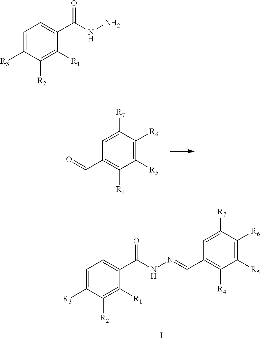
C1=C([R3])C([R2])=C([R1])C(C(=O)NN)=C1.O=CC1=C([R4])C([R5])=C([R6])C([R7])=C1.C1=C([R3])C([R2])=C([R1])C(C(=O)NN=CC2=C([R4])C([R5])=C([R6])C([R7])=C2)=C1.I
